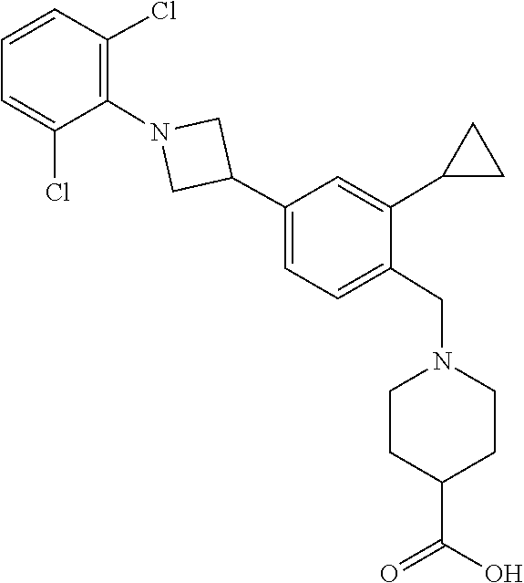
C1=C(C2CC2)C(CN2CCC(C(=O)O)CC2)=CC=C1C1CN(C2=C(Cl)C=CC=C2Cl)C1
